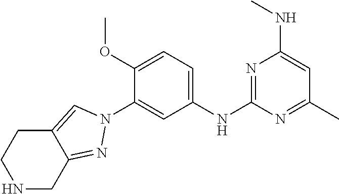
C1(NC2=NC(NC)=CC(C)=N2)=CC=C(OC)C(N2C=C3C(=N2)CNCC3)=C1
